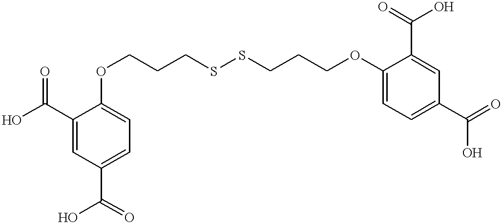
C1(OCCCSSCCCOC2=CC=C(C(O)=O)C=C2C(O)=O)=CC=C(C(=O)O)C=C1C(=O)O
